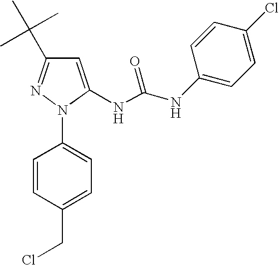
C1=CC(N2N=C(C(C)(C)C)C=C2NC(NC2=CC=C(Cl)C=C2)=O)=CC=C1CCl
